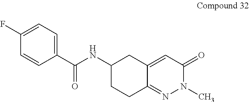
C1(C(NC2CCC3=NN(C)C(=O)C=C3C2)=O)=CC=C(F)C=C1
